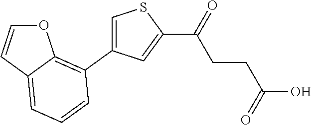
C1(C2=C3C(=CC=C2)C=CO3)=CSC(C(=O)CCC(O)=O)=C1
